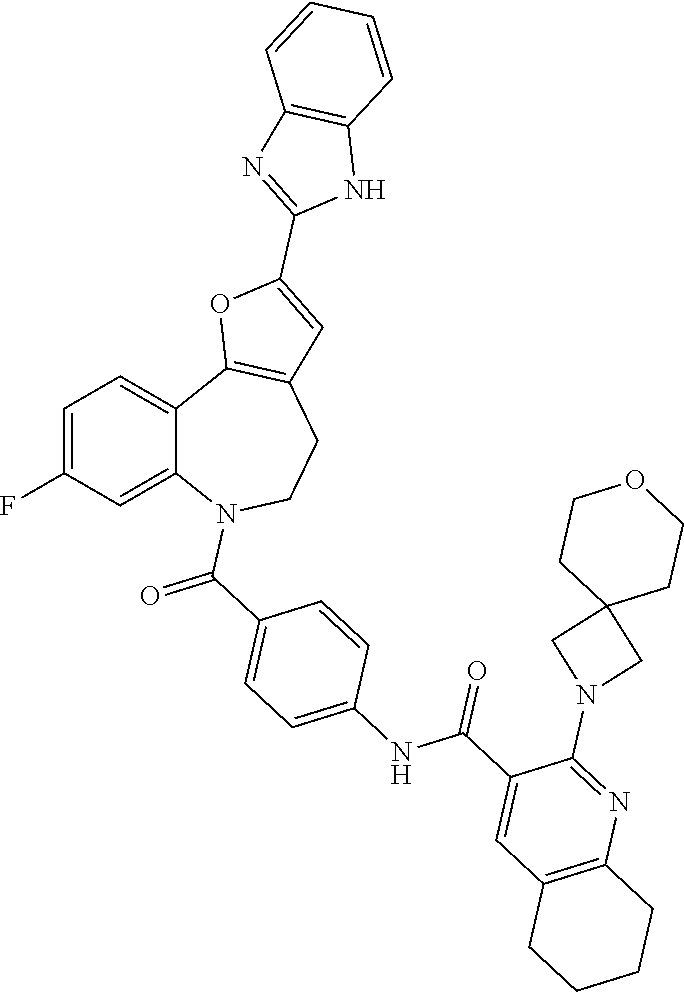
C1=C(F)C=C2C(=C1)C1=C(CCN2C(C2=CC=C(NC(C3=CC4=C(N=C3N3CC5(C3)CCOCC5)CCCC4)=O)C=C2)=O)C=C(C2=NC3=C(N2)C=CC=C3)O1
